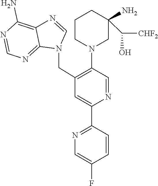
C12=NC=NC(N)=C1N=CN2CC1=C(N2CC(C(O)[CHF2])(N)CCC2)C=NC(C2=NC=C(F)C=C2)=C1
